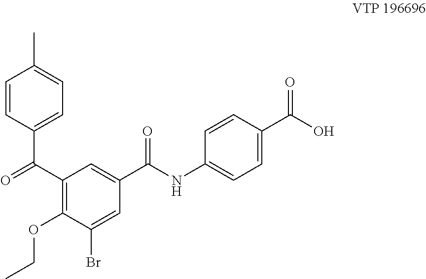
C1(C(=O)C2=CC=C(C)C=C2)=C(OCC)C(Br)=CC(C(NC2=CC=C(C(O)=O)C=C2)=O)=C1
